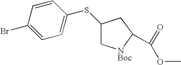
BrC1=CC=C(SC2C[NBoc]C(C(=O)OC)C2)C=C1
